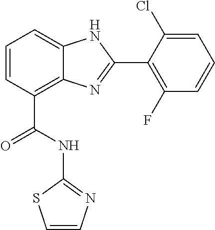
C1=CC(C(=O)NC2=NC=CS2)=C2C(=C1)NC(C1=C(F)C=CC=C1Cl)=N2
